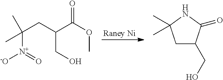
[Raney Ni].C(C(C(OC)=O)CO)C([N+]([-O])=O)(C)C.C1C(CO)C(=O)NC1(C)C
